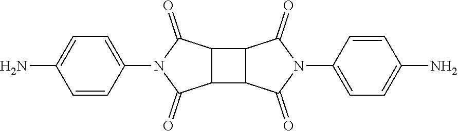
C1=CC(N2C(=O)C3C(C2=O)C2C(=O)N(C4=CC=C(N)C=C4)C(=O)C32)=CC=C1N
